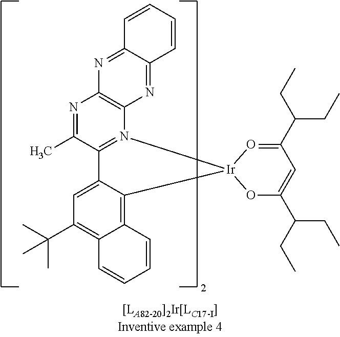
CC1=NC2=C(N3=C1C1=CC(C(C)(C)C)=C4C(=C1[Ir]31O=C(C(CC)CC)C=C(C(CC)CC)O1)C=CC=C4)N=C1C(=N2)C=CC=C1
